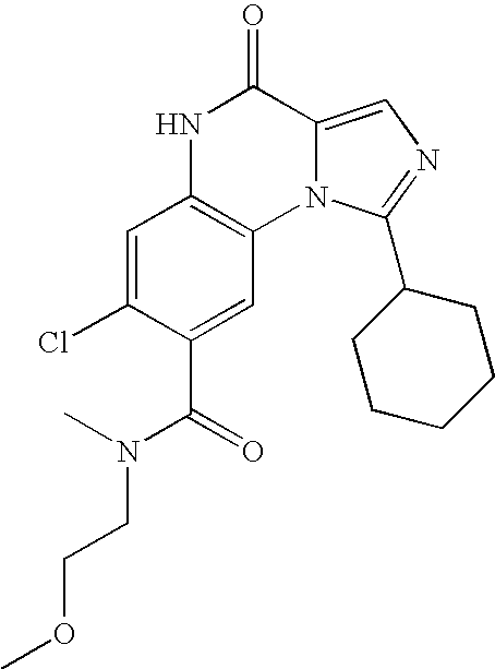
C1=C(Cl)C(C(=O)N(CCOC)C)=CC2=C1NC(=O)C1=CN=C(C3CCCCC3)N21
